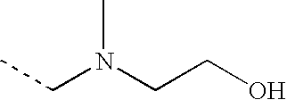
C(N(CCO)C)C
